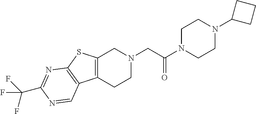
C1N(C(CN2CC3=C(CC2)C2=C(S3)N=C(C(F)(F)F)N=C2)=O)CCN(C2CCC2)C1
